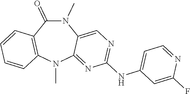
N1(C)C(=O)C2=C(N(C)C3=NC(NC4=CC=NC(F)=C4)=NC=C13)C=CC=C2
